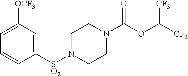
[SO2](N1CCN(C(OC([CF3])[CF3])=O)CC1)C1=CC([OCF3])=CC=C1
